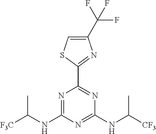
C(NC1=NC(C2=NC(C(F)(F)F)=CS2)=NC(NC([CF3])C)=N1)(C)[F3C]
